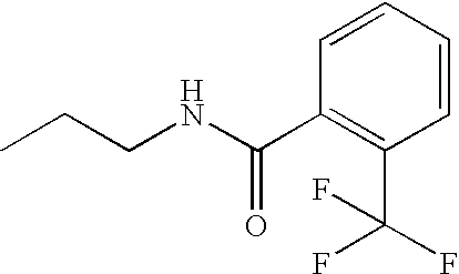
C1(C(NCCC)=O)=C(C(F)(F)F)C=CC=C1
